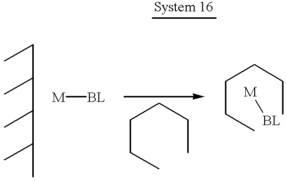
[System 16].C(C(C)C(C)C(C)C)C.[M][BL].C(CC)CCC.C(CC)CCC.[M][BL]
